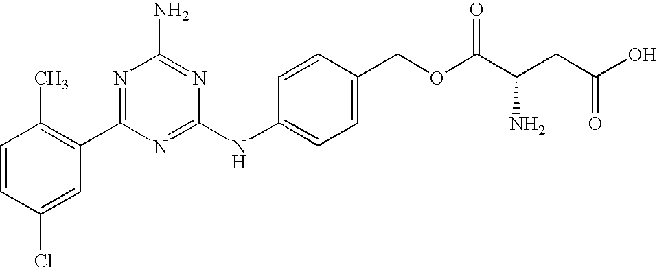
C1=CC(Cl)=CC(C2=NC(N)=NC(NC3=CC=C(COC(C(CC(O)=O)N)=O)C=C3)=N2)=C1C
